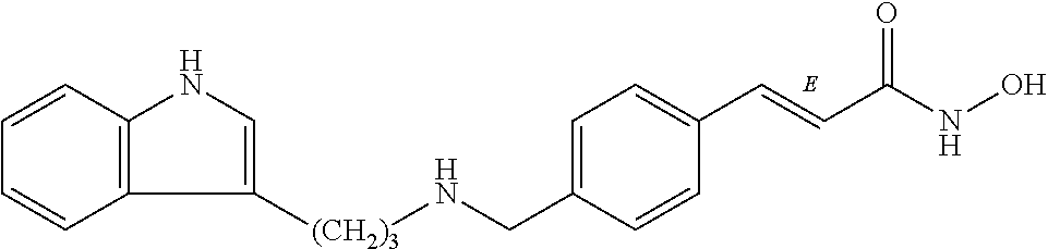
C1=C(CN[(CH2)3]C2=CNC3=C2C=CC=C3)C=CC(C=CC(NO)=O)=C1
